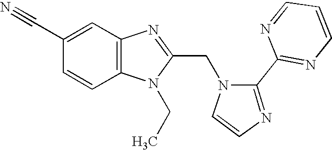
C12=C(N=C(CN3C=CN=C3C3=NC=CC=N3)N1CC)C=C(C#N)C=C2
